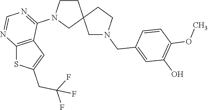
C1CN(C2=NC=NC3=C2C=C(CC(F)(F)F)S3)CC12CN(CC1=CC(O)=C(OC)C=C1)CC2
